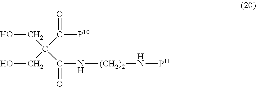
C(C(CO)(C(=O)N[(CH2)2]N[P11])C([P10])=O)O
